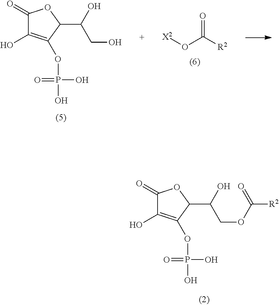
C1(=O)C(O)=C(OP(O)(=O)O)C(C(COC(=O)[R2])O)O1.[X2]OC([R2])=O.C1(=O)C(O)=C(OP(O)(=O)O)C(C(CO)O)O1
